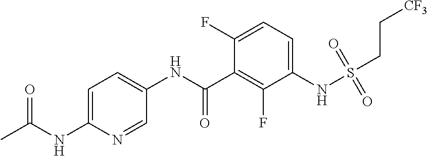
S(NC1=CC=C(F)C(C(NC2=CC=C(NC(C)=O)N=C2)=O)=C1F)(=O)(=O)CC[CF3]
